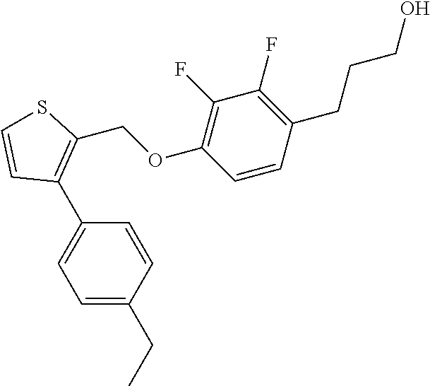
C1=C(CC)C=CC(C2=C(COC3=C(F)C(F)=C(CCCO)C=C3)SC=C2)=C1
